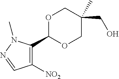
C1([NO2])=C(C2OCC(CO)(C)CO2)N(C)N=C1
